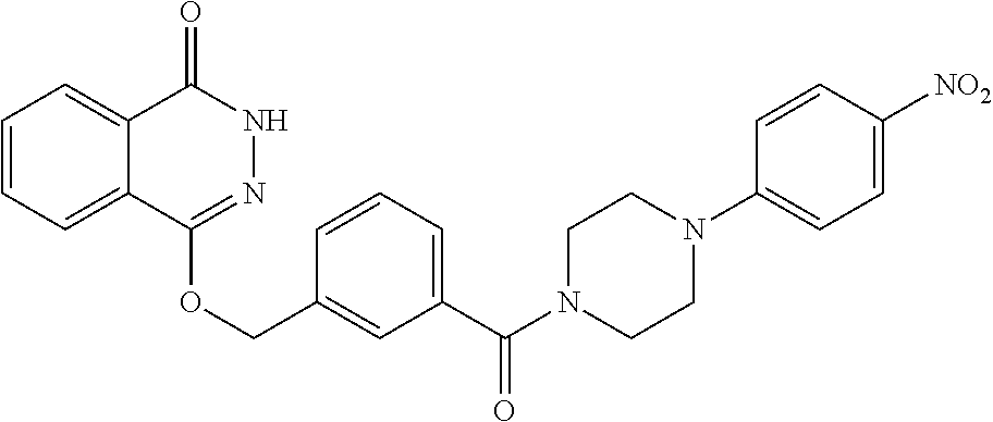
C1=CC=C2C(=C1)C(=O)NN=C2OCC1=CC(C(N2CCN(C3=CC=C([NO2])C=C3)CC2)=O)=CC=C1
